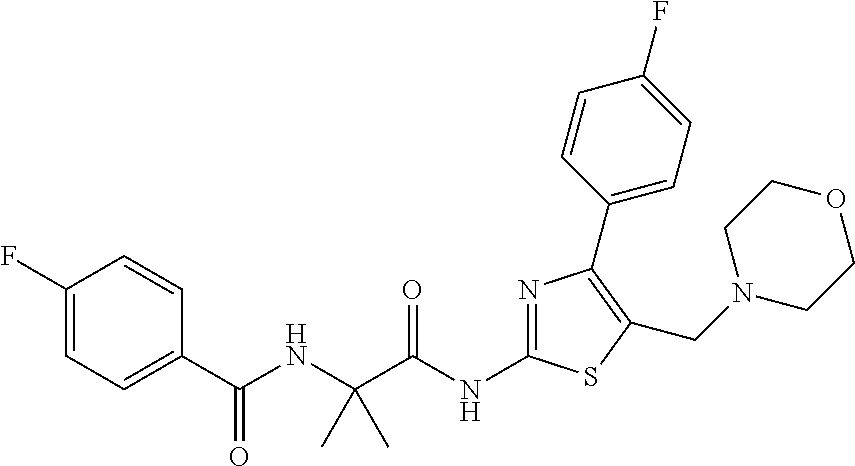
N(C(C(NC(C1=CC=C(F)C=C1)=O)(C)C)=O)C1=NC(C2=CC=C(F)C=C2)=C(CN2CCOCC2)S1
